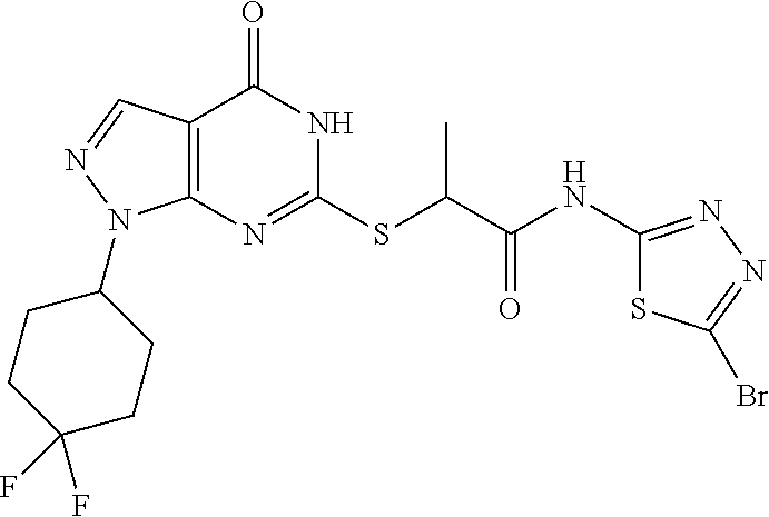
C12=C(N=C(SC(C(NC3=NN=C(Br)S3)=O)C)NC1=O)N(C1CCC(F)(F)CC1)N=C2
